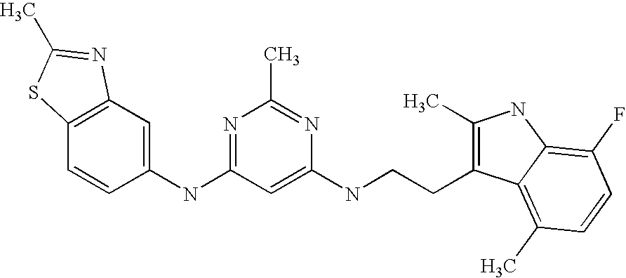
C1(NC2=NC(C)=NC(NCCC3=C(C)NC4=C(F)C=CC(C)=C34)=C2)=CC2=C(C=C1)SC(C)=N2
